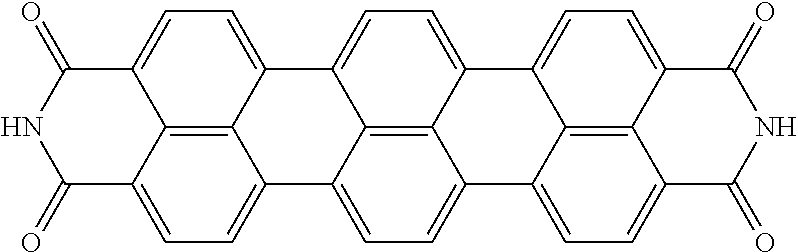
C12=C3C4=CC=C1C1=CC=C5C6=C1C(=CC=C6C(=O)NC5=O)C2=CC=C3C1=CC=C2C3=C1C4=CC=C3C(=O)NC2=O
